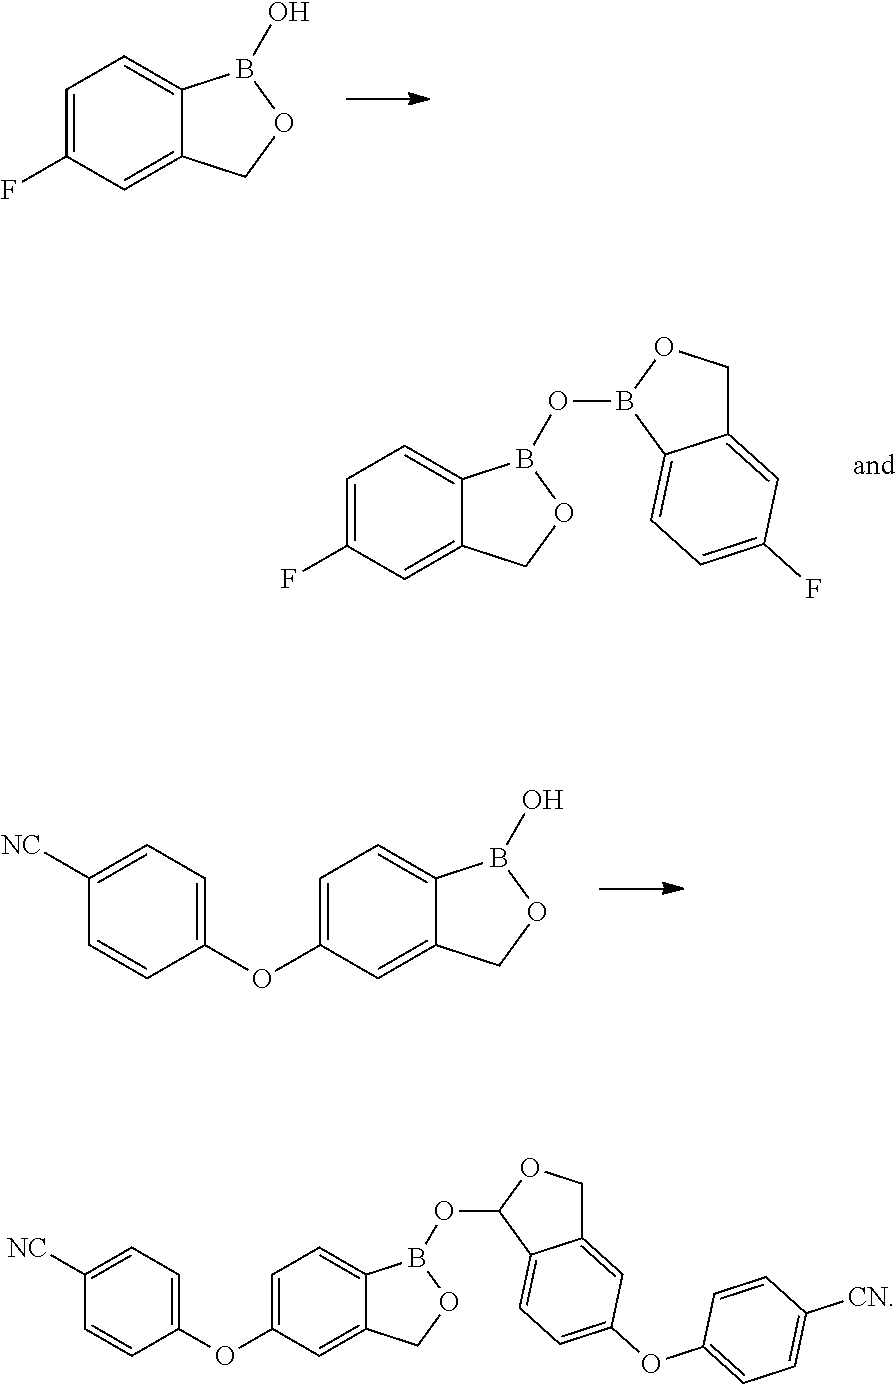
C1=C(F)C=C2C(=C1)B(O)OC2.C1=C(F)C=C2C(=C1)B(OB1C3=CC=C(F)C=C3CO1)OC2.C1=C(OC2=CC=C([NC])C=C2)C=C2C(=C1)B(O)OC2.C1=C(OC2=CC=C([NC])C=C2)C=C2C(=C1)B(OC1C3=CC=C(OC4=CC=C([CN])C=C4)C=C3CO1)OC2
